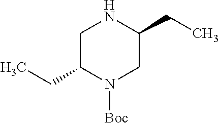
N1CC(CC)N([Boc])CC1CC
